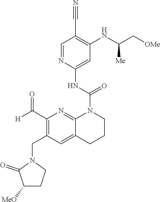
C1(C#N)=C(NC(C[OMe])[Me])C=C(NC(=O)N2CCCC3=CC(CN4C(=O)C([MeO])CC4)=C(C([H])=O)N=C23)N=C1
